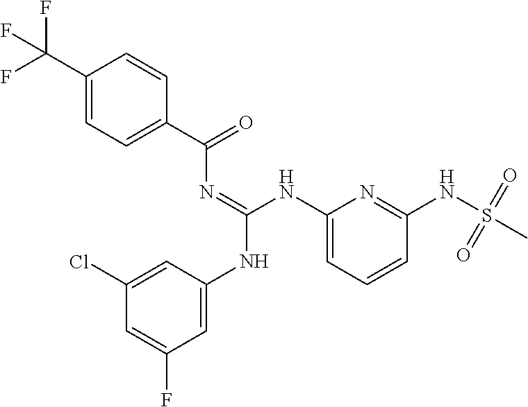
C1(C(F)(F)F)=CC=C(C(=O)N=C(NC2=CC(F)=CC(Cl)=C2)NC2=CC=CC(NS(C)(=O)=O)=N2)C=C1
